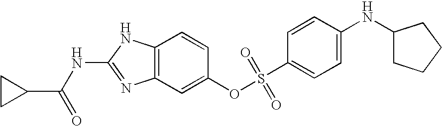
C12=C(C=C(OS(C3=CC=C(NC4CCCC4)C=C3)(=O)=O)C=C1)N=C(NC(=O)C1CC1)N2
